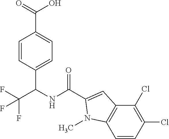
C1=CC(C(NC(=O)C2=CC3=C(C=CC(Cl)=C3Cl)N2C)C(F)(F)F)=CC=C1C(=O)O
